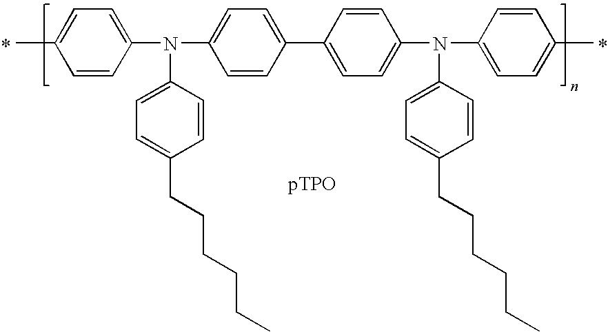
C1=CC(N(C2=CC=C(CCCCCC)C=C2)C2=CC=C(C3=CC=C(N(C4=CC=C(CCCCCC)C=C4)C4=CC=C(C)C=C4)C=C3)C=C2)=CC=C1C
